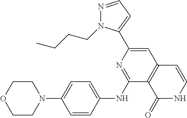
C1COCCN1C1=CC=C(NC2=NC(C3=CC=NN3CCCC)=CC3=C2C(=O)NC=C3)C=C1
